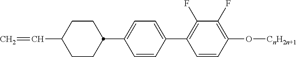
C1=C(C2CCC(C=C)CC2)C=CC(C2=C(F)C(F)=C(O[CnH2n+1])C=C2)=C1
